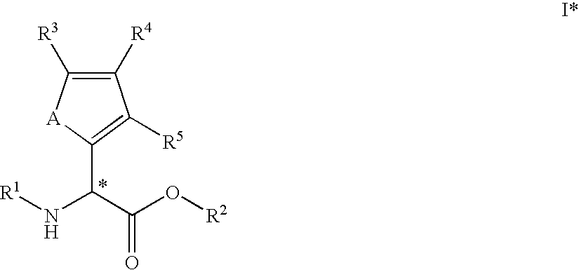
C1([R3])=C([R4])C([R5])=C(C(C(O[R2])=O)N[R1])[A]1
